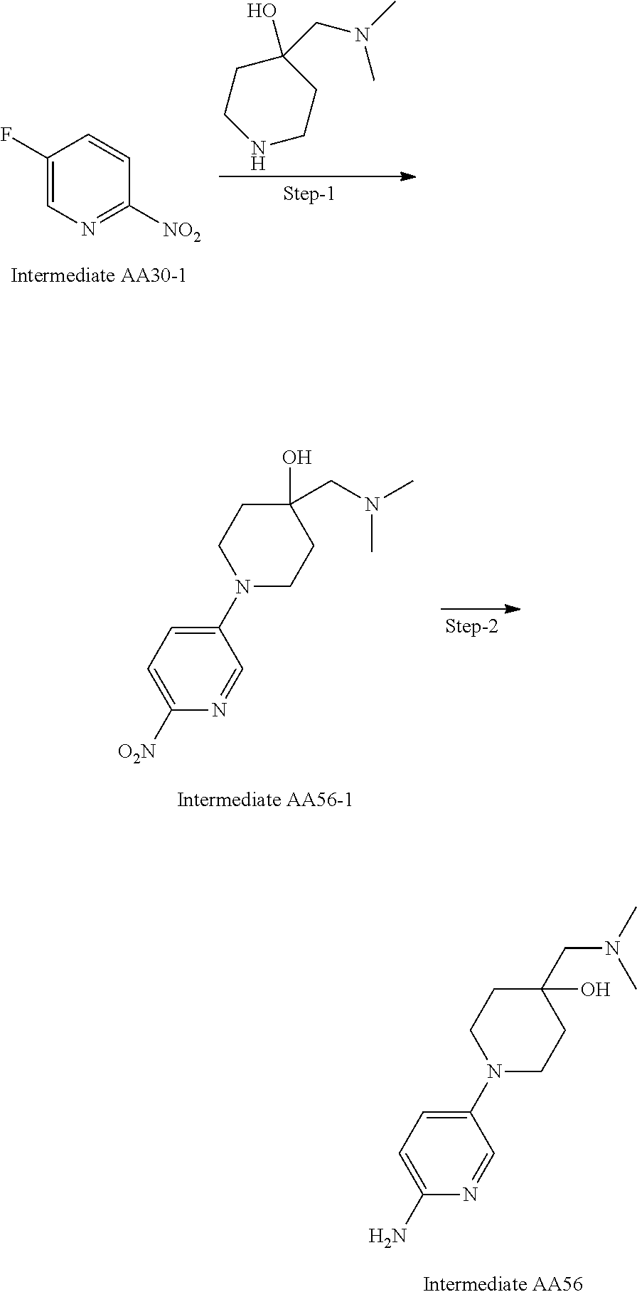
C1(F)=CN=C([NO2])C=C1.C1CNCCC1(O)CN(C)C.C1=C([O2N])N=CC(N2CCC(CN(C)C)(O)CC2)=C1.C1=C(N)N=CC(N2CCC(CN(C)C)(O)CC2)=C1
